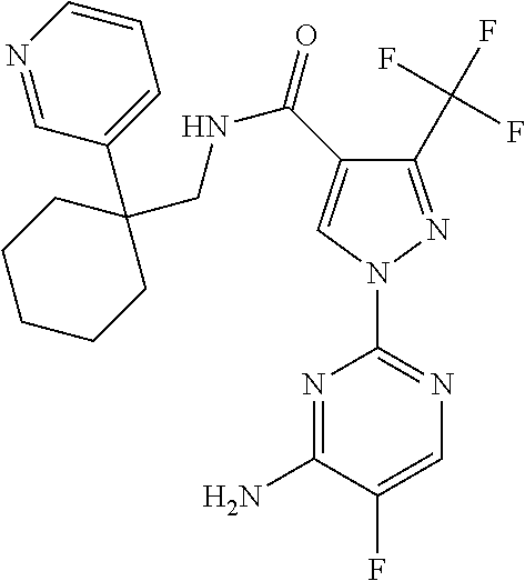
C1(C(F)(F)F)=NN(C2=NC=C(F)C(N)=N2)C=C1C(=O)NCC1(C2=CC=CN=C2)CCCCC1
